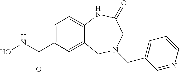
C12=CC(C(NO)=O)=CC=C1NC(=O)CN(CC1=CC=CN=C1)C2
